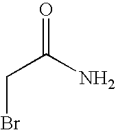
O=C(N)CBr
